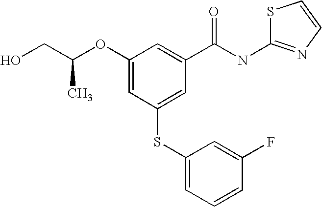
C1(OC(CO)C)=CC(SC2=CC=CC(F)=C2)=CC(C(NC2=NC=CS2)=O)=C1
